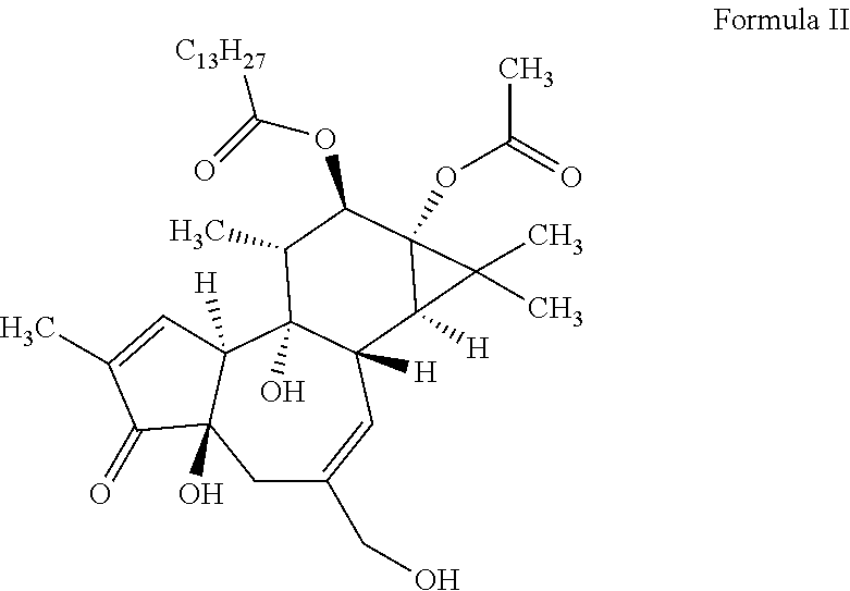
C1C(CO)=CC2([H])C(O)(C3([H])C1(O)C(=O)C(C)=C3)C(C)C(OC([C13H27])=O)C1(OC(=O)C)C2([H])C1(C)C
